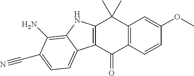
C12=C(C=CC(OC)=C1)C(=O)C1=C(C2(C)C)NC2=C(N)C(C#N)=CC=C12
